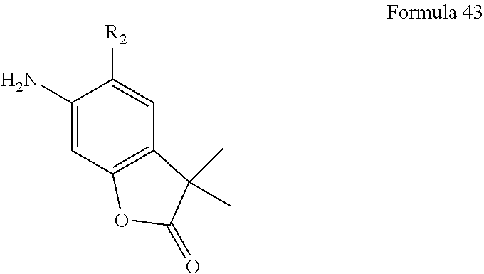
C1(N)=CC2=C(C=C1[R2])C(C)(C)C(=O)O2
